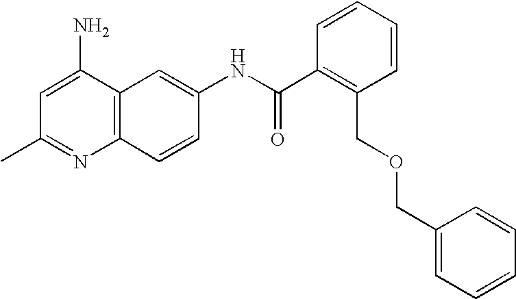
CC1=NC2=C(C(N)=C1)C=C(NC(C1=C(COCC3=CC=CC=C3)C=CC=C1)=O)C=C2
